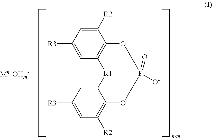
C1=C([R3])C=C([R2])C2=C1[R1]C1=CC([R3])=CC([R2])=C1OP(=O)([O-])O2
